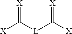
[X]C([L]C([X])=[X])=[X]
